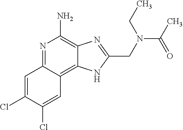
C1=C(Cl)C(Cl)=CC2=C3C(=C(N)N=C12)N=C(CN(C(C)=O)CC)N3
